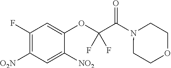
C1(F)=C([O2N])C=C([NO2])C(OC(C(N2CCOCC2)=O)(F)F)=C1
